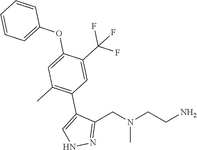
NCCN(CC1=NNC=C1C1=C(C)C=C(OC2=CC=CC=C2)C(C(F)(F)F)=C1)C
